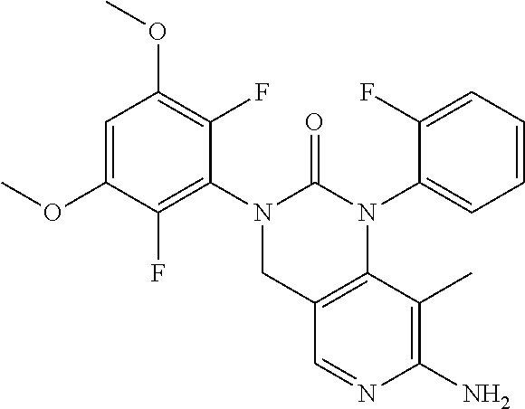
C1=C(OC)C(F)=C(N2CC3=C(N(C4=CC=CC=C4F)C2=O)C(C)=C(N)N=C3)C(F)=C1OC
